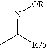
CC([R75])=N[OR]
